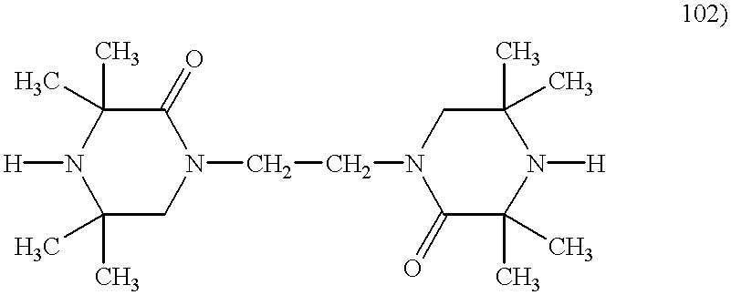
[H]N1C(C)(C)CN(CCN2C(=O)C(C)(C)N([H])C(C)(C)C2)C(=O)C1(C)C
